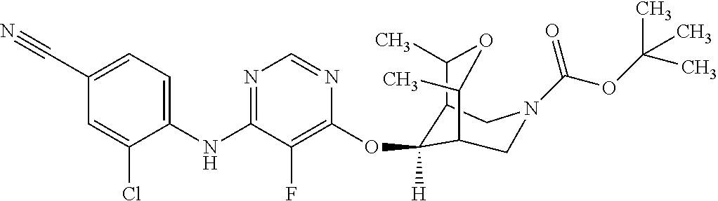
C1(NC2=NC=NC(OC3([H])C4C(C)OC(C)C3CN(C(=O)OC(C)(C)C)C4)=C2F)=CC=C(C#N)C=C1Cl
